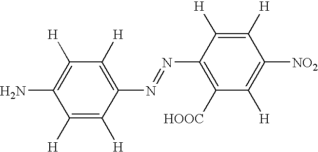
C1([H])=C([H])C(N=NC2=C([HOOC])C([H])=C([NO2])C([H])=C2[H])=C([H])C([H])=C1N
